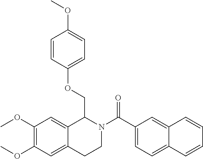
C1(C(N2CCC3=CC(OC)=C(OC)C=C3C2COC2=CC=C(OC)C=C2)=O)=CC=C2C(=C1)C=CC=C2
